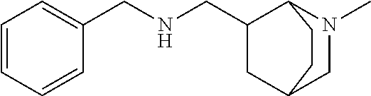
C1=CC=C(CNCC2CC3CN(C)C2CC3)C=C1
